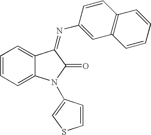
C1=CC=C2C(=C1)C(=NC1=CC3=C(C=C1)C=CC=C3)C(=O)N2C1=CSC=C1
